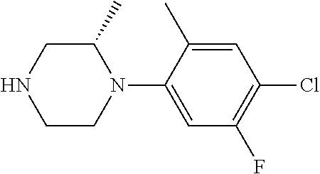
C1C(C)N(C2=CC(F)=C(Cl)C=C2C)CCN1
